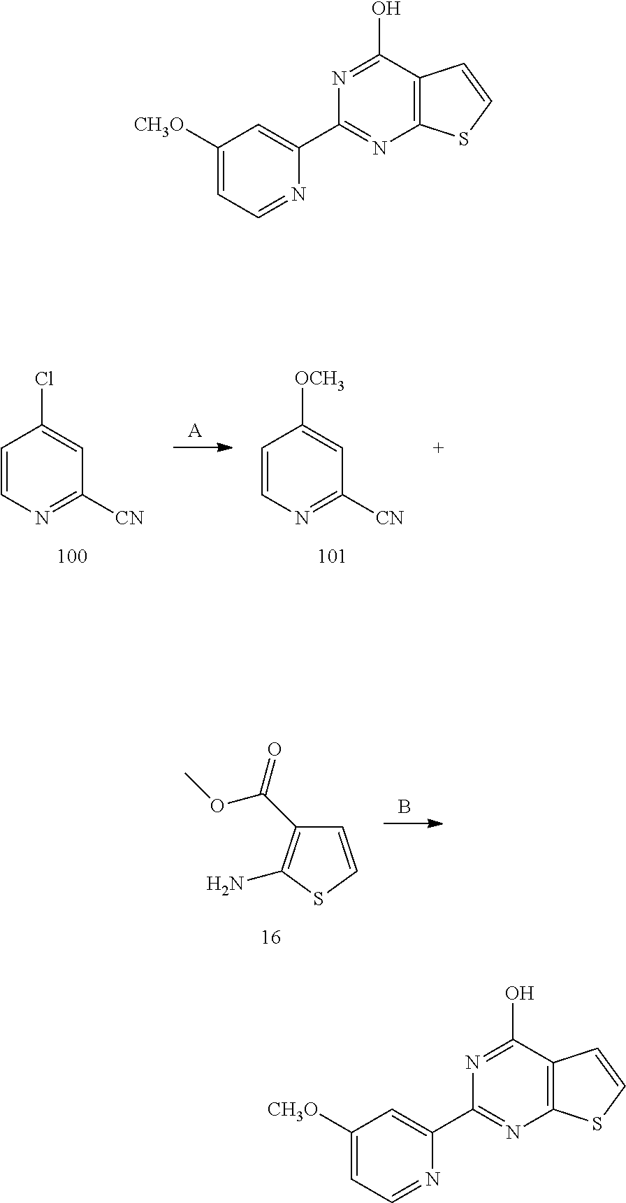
[A].C1=CN=C([CN])C=C1Cl.C1=CN=C([CN])C=C1[OCH3].B.C1=CSC(N)=C1C(=O)OC.C1([CH3O])=CC=NC(C2=NC3=C(C(O)=N2)C=CS3)=C1.C1([CH3O])=CC=NC(C2=NC3=C(C(O)=N2)C=CS3)=C1
